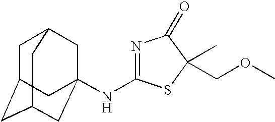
N(C1=NC(=O)C(C)(COC)S1)C12CC3CC(CC(C1)C3)C2
